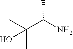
CC(C(N)C)(C)O
